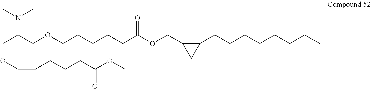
C(C(COCCCCCC(OCC1C(CCCCCCCC)C1)=O)N(C)C)OCCCCCC(OC)=O
